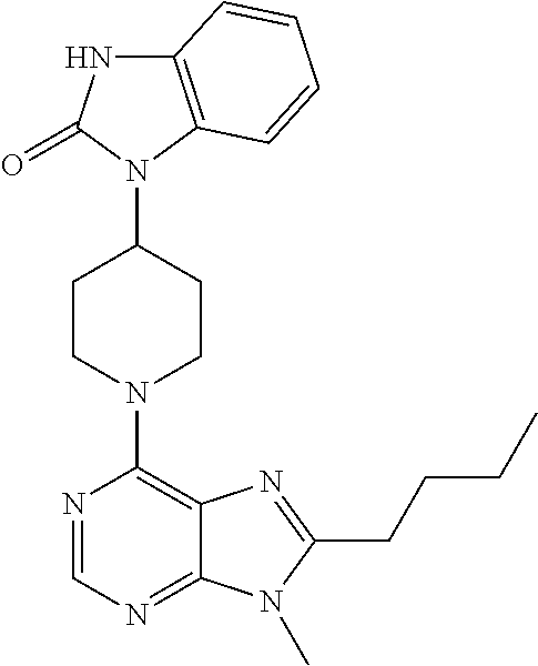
C12=C(C=CC=C1)N(C1CCN(C3=C4C(=NC=N3)N(C)C(CCCC)=N4)CC1)C(=O)N2
